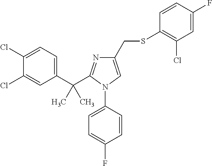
C1(C(C)(C)C2=NC(CSC3=C(Cl)C=C(F)C=C3)=CN2C2=CC=C(F)C=C2)=CC=C(Cl)C(Cl)=C1
